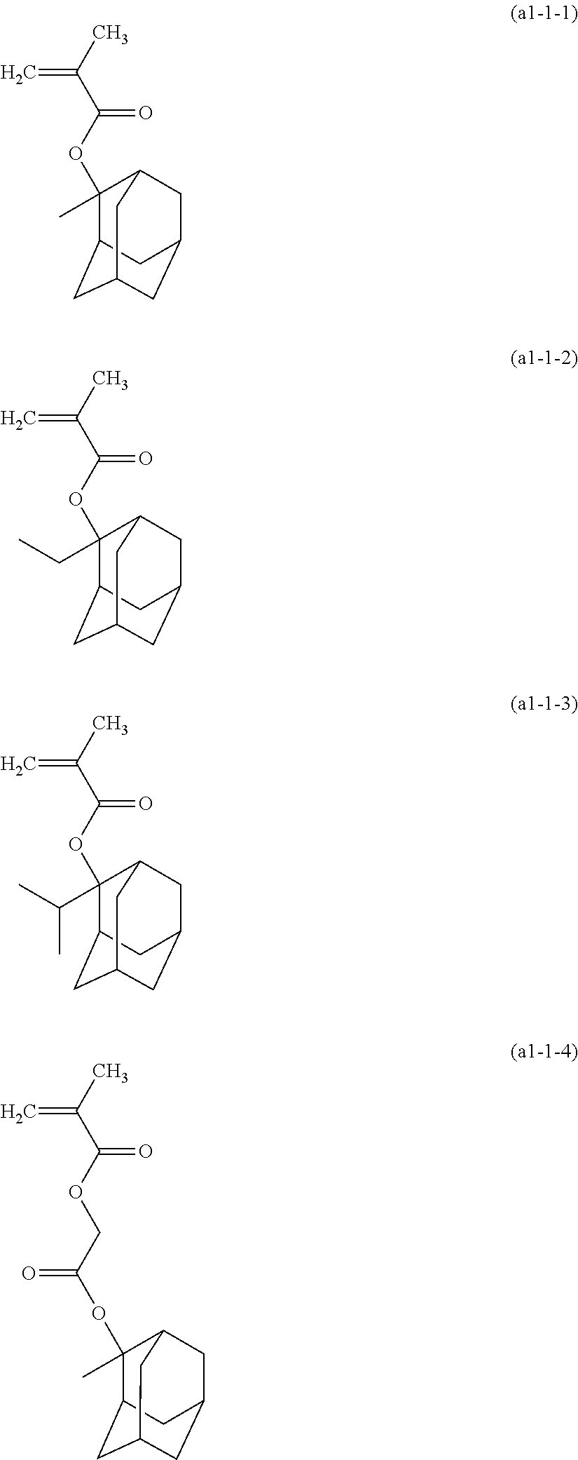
CC(C(OC1(C)C2CC3CC(CC1C3)C2)=O)=C.CC(C(OC1(CC)C2CC3CC(CC1C3)C2)=O)=C.CC(C(OC1(C(C)C)C2CC3CC(CC1C3)C2)=O)=C.CC(C(OCC(OC1(C)C2CC3CC(CC1C3)C2)=O)=O)=C
